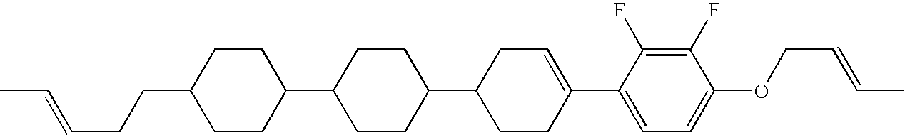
C1(F)=C(F)C(C2=CCC(C3CCC(C4CCC(CCC=CC)CC4)CC3)CC2)=CC=C1OCC=CC
